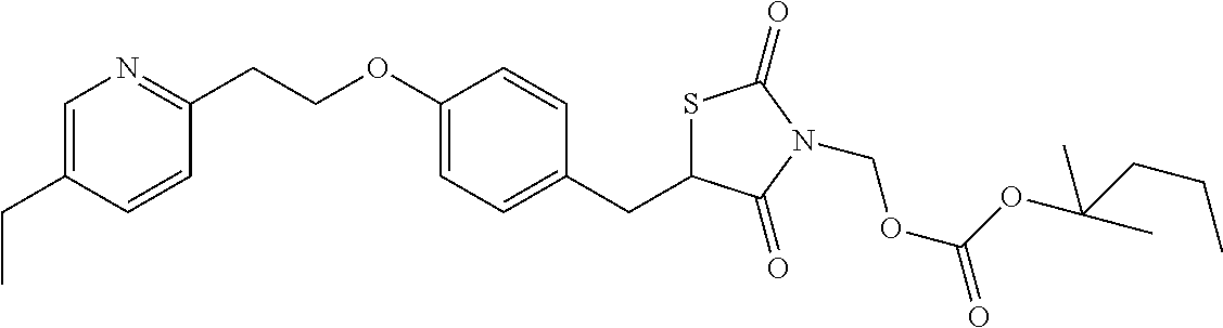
C1=C(CC)C=CC(CCOC2=CC=C(CC3SC(=O)N(COC(OC(C)(C)CCC)=O)C3=O)C=C2)=N1
